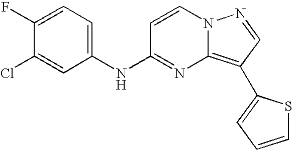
C1(F)=CC=C(NC2=NC3=C(C4=CC=CS4)C=NN3C=C2)C=C1Cl
